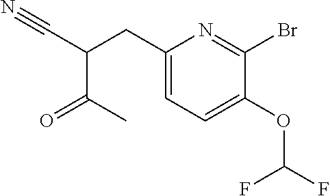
C1(CC(C#N)C(C)=O)=CC=C(OC(F)F)C(Br)=N1
